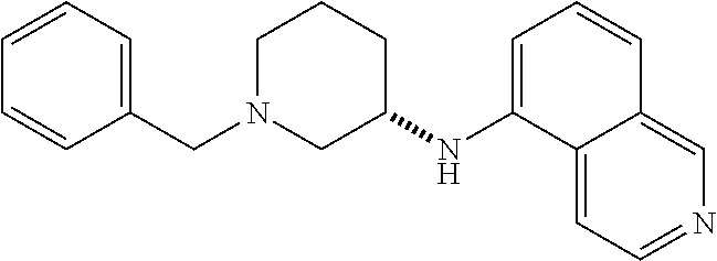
C1=CC=C(CN2CCCC(NC3=CC=CC4=CN=CC=C34)C2)C=C1
